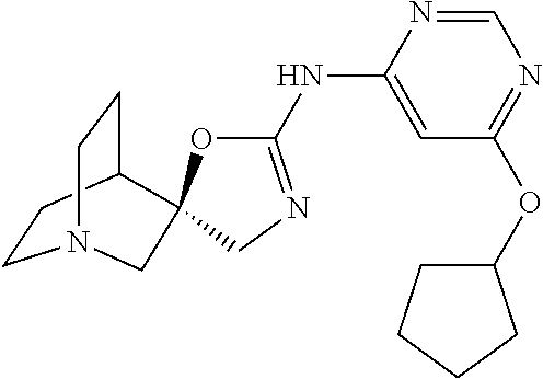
C1(NC2=CC(OC3CCCC3)=NC=N2)=NCC2(O1)C1CCN(CC1)C2
